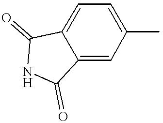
C12=CC=C(C)C=C1C(=O)NC2=O
